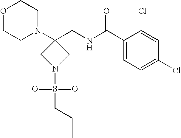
N1(C2(CNC(C3=CC=C(Cl)C=C3Cl)=O)CN(S(=O)(=O)CCC)C2)CCOCC1
